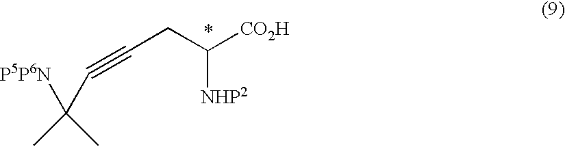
C(CC([CO2H])[NHP2])#CC(C)(C)[P5P6N]
